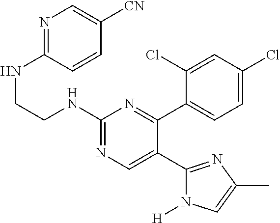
N1=C(NCCNC2=NC=C(C3=NC(C)=CN3[H])C(C3=CC=C(Cl)C=C3Cl)=N2)C=CC([CN])=C1
